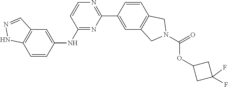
C12=C(C=C(NC3=NC(C4=CC5=C(C=C4)CN(C(=O)OC4CC(F)(F)C4)C5)=NC=C3)C=C1)C=NN2
